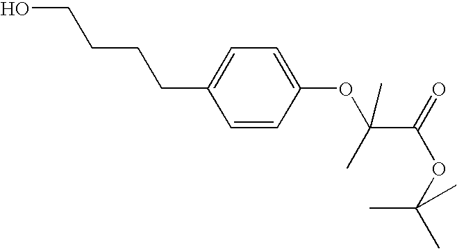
OCCCCC1=CC=C(OC(C(=O)OC(C)(C)C)(C)C)C=C1
